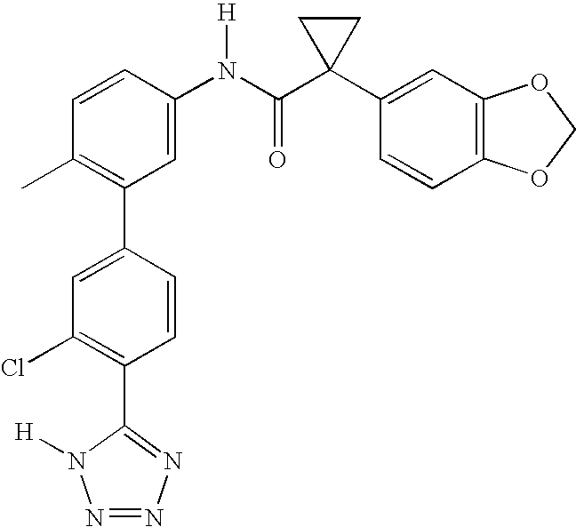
C1=CC(N(C(C2(C3=CC4=C(C=C3)OCO4)CC2)=O)[H])=CC(C2=CC(Cl)=C(C3=NN=NN3[H])C=C2)=C1C
